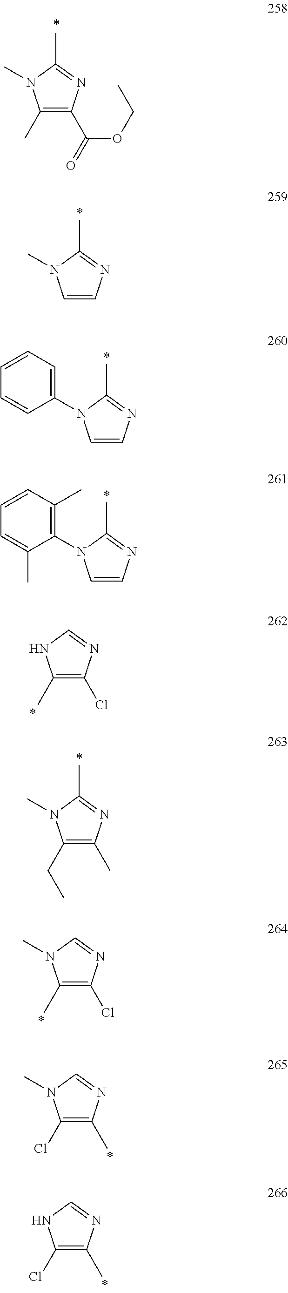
C1(C)=C(C(=O)OCC)N=C(C)N1C.C1=CN=C(C)N1C.C1=CN=C(C)N1C1=CC=CC=C1.C1=CN=C(C)N1C1=C(C)C=CC=C1C.C1(C)=C(Cl)N=CN1.C1(CC)=C(C)N=C(C)N1C.C1(C)=C(Cl)N=CN1C.C1(Cl)=C(C)N=CN1C.C1(Cl)=C(C)N=CN1
